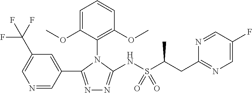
N1=C(C2=CC(C(F)(F)F)=CN=C2)N(C2=C(OC)C=CC=C2OC)C(NS(C(CC2=NC=C(F)C=N2)C)(=O)=O)=N1
